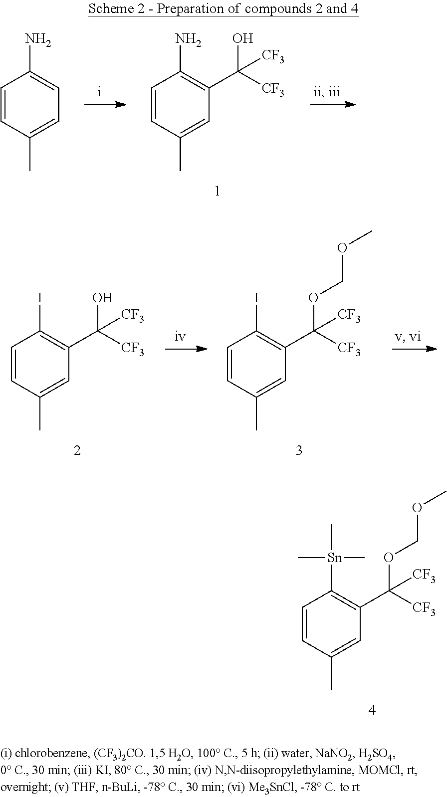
C1=CC(C)=CC(C([CF3])(O)[CF3])=C1N.C1=CC(C)=CC=C1N.C1=CC(C)=CC(C([CF3])(O)[CF3])=C1I.C1=CC(C)=CC(C([CF3])(OCOC)[CF3])=C1I.C1=CC(C)=CC(C([CF3])(OCOC)[CF3])=C1[Sn](C)(C)C
